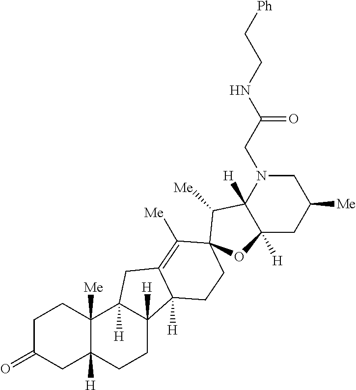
C1C(=O)CC2([H])C([Me])(C1)C1([H])C([H])(CC2)C2([H])C(=C([Me])C3(C([Me])C4([H])C([H])(CC([Me])CN4CC(NCC[Ph])=O)O3)CC2)C1
